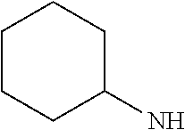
C1CCC(N)CC1
